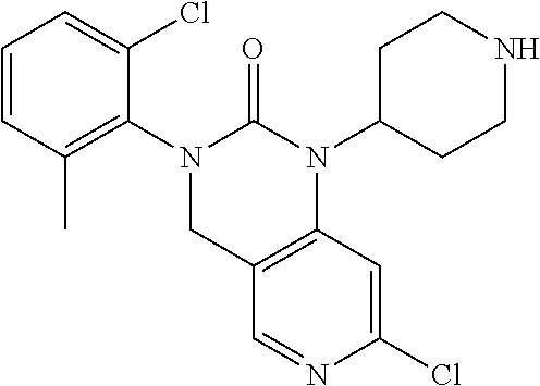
C1(Cl)=CC2=C(C=N1)CN(C1=C(C)C=CC=C1Cl)C(=O)N2C1CCNCC1
